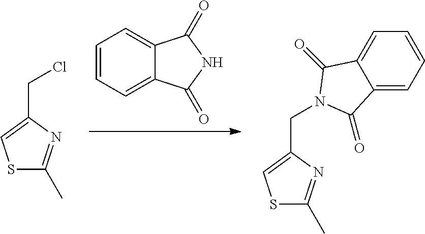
C1=CC=C2C(=C1)C(=O)NC2=O.S1C(C)=NC(CCl)=C1.C12=CC=CC=C1C(=O)N(CC1=CSC(C)=N1)C2=O
